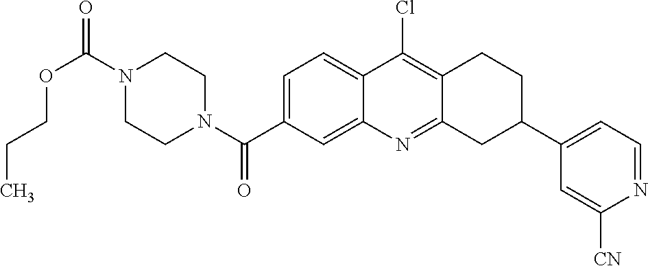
N1(C(OCCC)=O)CCN(C(=O)C2=CC=C3C(=C2)N=C2C(=C3Cl)CCC(C3=CC=NC([CN])=C3)C2)CC1
